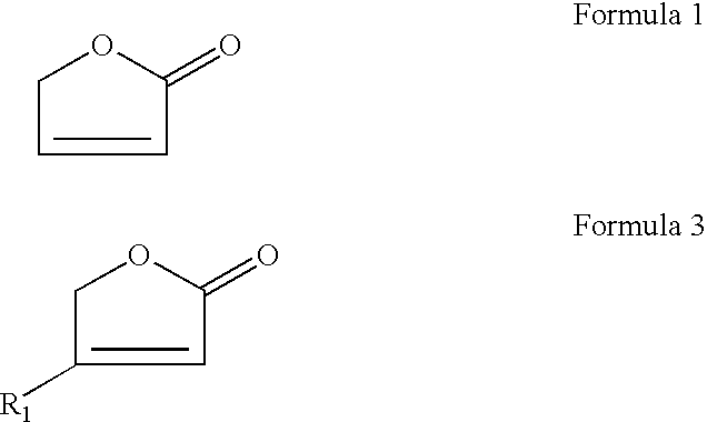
C1OC(=O)C=C1.C1OC(=O)C=C1[R1]
